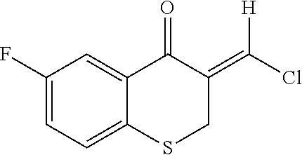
C1(F)=CC=C2C(=C1)C(=O)C(=C(Cl)[H])CS2
